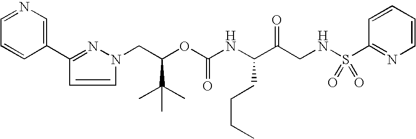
C(OC(NC(C(CNS(C1=NC=CC=C1)(=O)=O)=O)CCCC)=O)(C(C)(C)C)CN1C=CC(C2=CN=CC=C2)=N1
